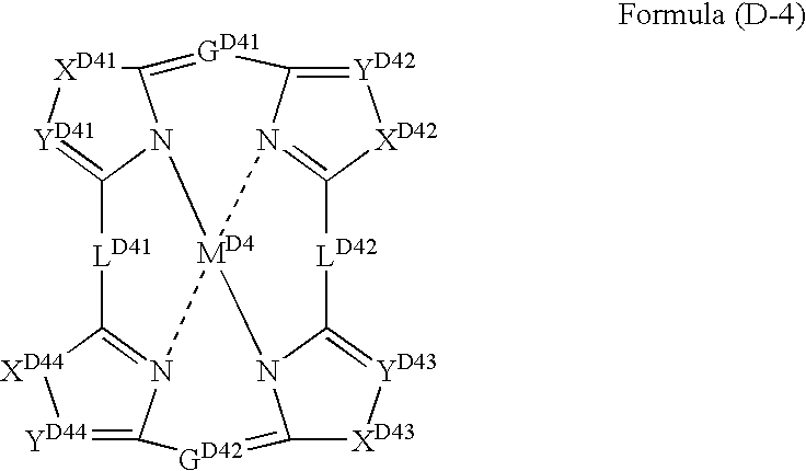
C12=[GD41]C3=[YD42][XD42]C4=N3[MD4]35N1C(=[YD41][XD41]2)[LD41]C1=N3C(=[YD44][XD44]1)[GD42]=C1[XD43][YD43]=C(N15)[LD42]4
